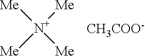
[Me][N+]([Me])([Me])[Me].[CH3COO-]
